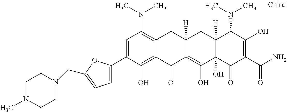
C12([H])C(O)(C(=O)C(C(N)=O)=C(O)C1N(C)C)C(O)=C1C([H])(C2)CC2=C(N(C)C)C=C(C3=CC=C(CN4CCN(C)CC4)O3)C(O)=C2C1=O
